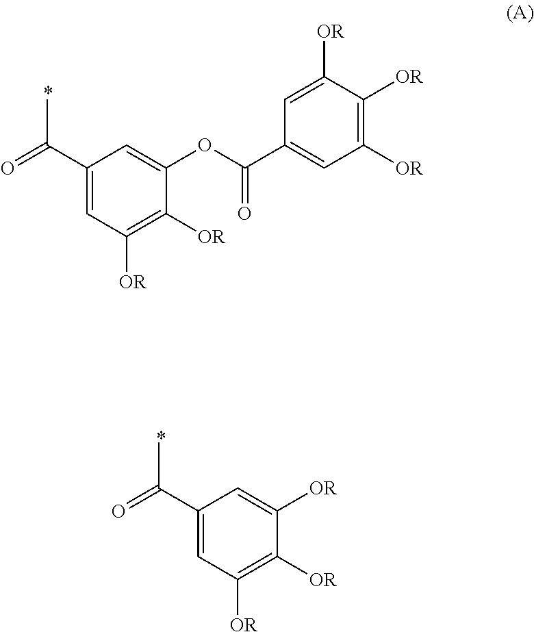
C1(C(=O)C)=CC([OR])=C([OR])C(OC(C2=CC([OR])=C([OR])C([OR])=C2)=O)=C1.C1=C(C(=O)C)C=C([OR])C([OR])=C1[OR]
